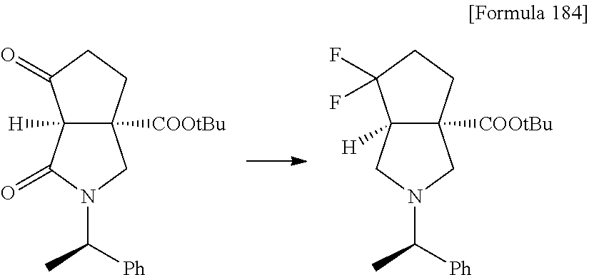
C12([H])C([COOtBu])(CCC1=O)CN(C([Ph])C)C2=O.C12([H])C([COOtBu])(CCC1(F)F)CN(C([Ph])C)C2
